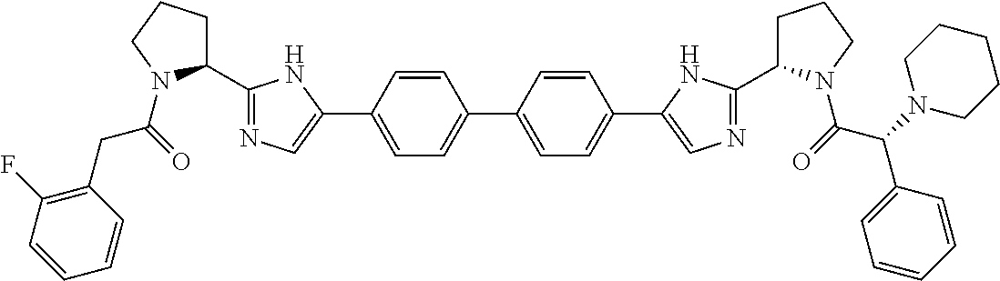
C1=CC(C2=CN=C(C3CCCN3C(=O)CC3=C(F)C=CC=C3)N2)=CC=C1C1=CC=C(C2=CN=C(C3CCCN3C(C(C3=CC=CC=C3)N3CCCCC3)=O)N2)C=C1
